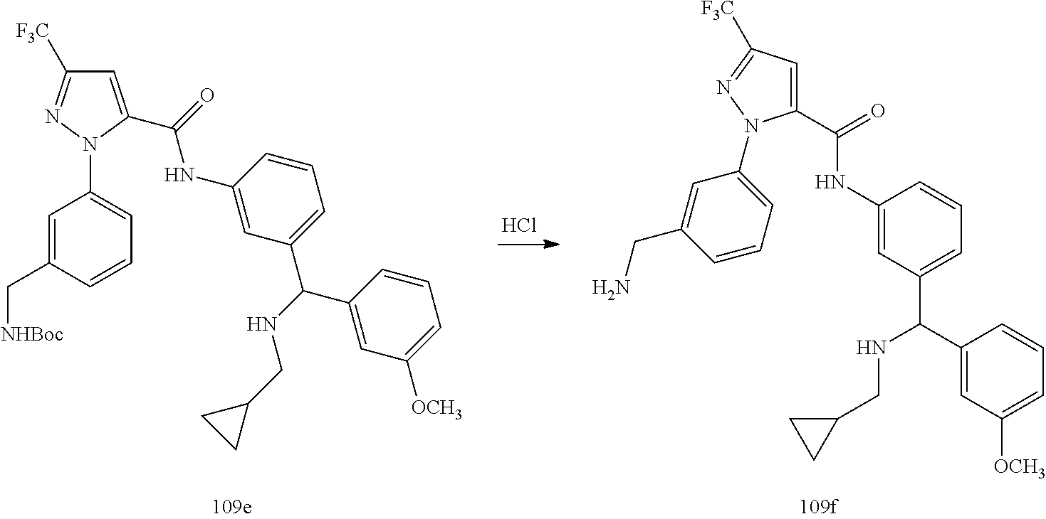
Cl.C1=C(C[NHBoc])C=CC=C1N1C(C(=O)NC2=CC(C(NCC3CC3)C3=CC([OCH3])=CC=C3)=CC=C2)=CC([F3C])=N1.C1(C(NC2=CC(C(C3=CC([OCH3])=CC=C3)NCC3CC3)=CC=C2)=O)=CC([F3C])=NN1C1=CC=CC(CN)=C1
